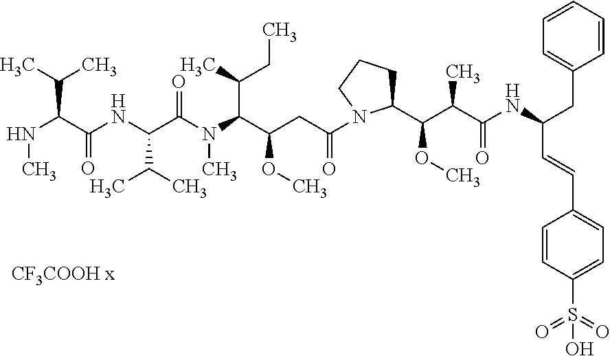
N(C(C(NC(C(N(C)C(C(CC)C)C(OC)CC(=O)N1C(C(OC)C(C(=O)NC(CC2=CC=CC=C2)C=CC2=CC=C(S(=O)(=O)O)C=C2)C)CCC1)=O)C(C)C)=O)C(C)C)C
